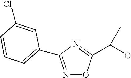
N1=C(C2=CC=CC(Cl)=C2)N=C(C(O)C)O1
